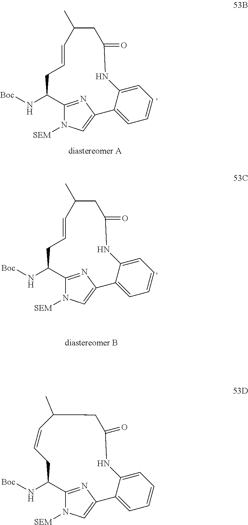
C12=NC(=CN1[SEM])C1=CC=CC=C1NC(=O)CC(C)C=CCC2N[Boc].C12=NC(=CN1[SEM])C1=CC=CC=C1NC(=O)CC(C)C=CCC2N[Boc].C12=NC(=CN1[SEM])C1=CC=CC=C1NC(=O)CC(C)C=CCC2N[Boc]
